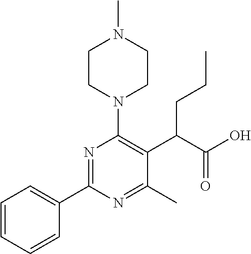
C1=CC=CC(C2=NC(N3CCN(C)CC3)=C(C(C(O)=O)CCC)C(C)=N2)=C1
